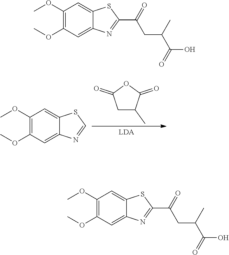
C1C(C)C(=O)OC1=O.C1(OC)=C(OC)C=C2C(=C1)SC=N2.C1(OC)=C(OC)C=C2C(=C1)SC(C(=O)CC(C(O)=O)C)=N2.C1(OC)=C(OC)C=C2C(=C1)SC(C(=O)CC(C(O)=O)C)=N2
